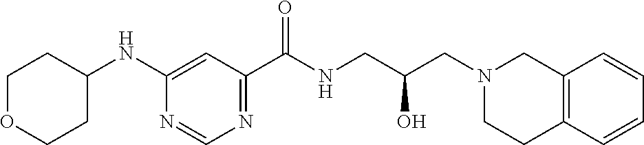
C1(NC2CCOCC2)=CC(C(NCC(CN2CCC3=C(C2)C=CC=C3)O)=O)=NC=N1
